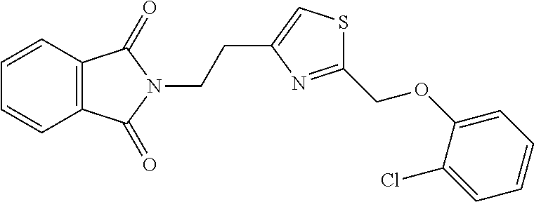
C12=C(C=CC=C1)C(=O)N(CCC1=CSC(COC3=CC=CC=C3Cl)=N1)C2=O
